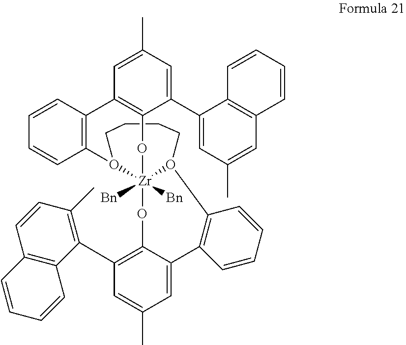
C1CCO2[Zr]3([Bn])([Bn])(OC4=C(C=C(C)C=C4C4=CC(C)=CC5=C4C=CC=C5)C4=C(O3C1)C=CC=C4)OC1=C(C3=C(C)C=CC4=C3C=CC=C4)C=C(C)C=C1C1=C2C=CC=C1
